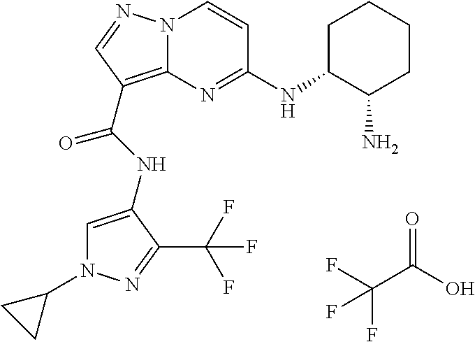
FC(C(O)=O)(F)F.N12C(=C(C(NC3=CN(C4CC4)N=C3C(F)(F)F)=O)C=N1)N=C(NC1CCCCC1N)C=C2
